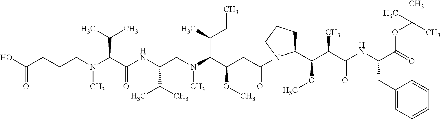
OC(CCCN(C(C(NC(CN(C(C(CC(=O)N1C(C(C(C(NC(C(=O)OC(C)(C)C)CC2=CC=CC=C2)=O)C)OC)CCC1)OC)C(C)CC)C)C(C)C)=O)C(C)C)C)=O
